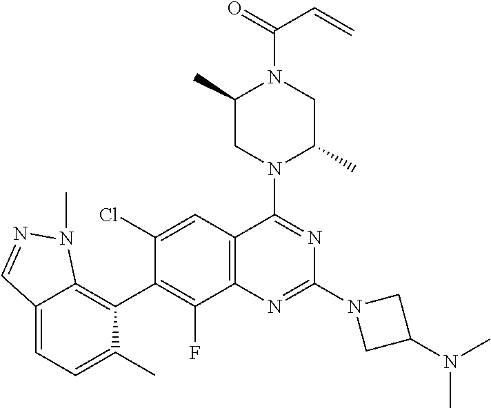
C12=C(C=C(Cl)C(C3=C4C(=CC=C3C)C=NN4C)=C1F)C(N1C(C)CN(C(C=C)=O)C(C)C1)=NC(N1CC(N(C)C)C1)=N2
